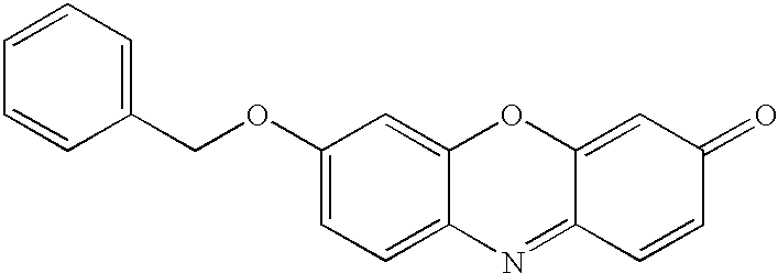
C1(COC2=CC=C3C(=C2)OC2=CC(=O)C=CC2=N3)=CC=CC=C1
